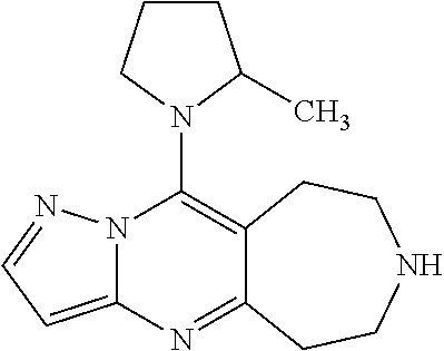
N12C(=CC=N1)N=C1C(=C2N2C(C)CCC2)CCNCC1
